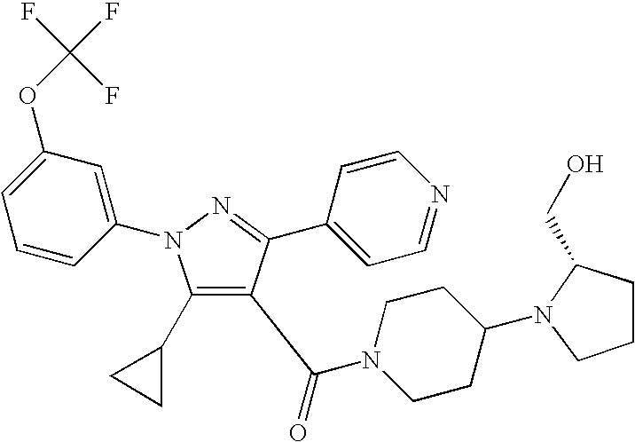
C1(C2CC2)=C(C(=O)N2CCC(N3CCCC3CO)CC2)C(C2=CC=NC=C2)=NN1C1=CC(OC(F)(F)F)=CC=C1
